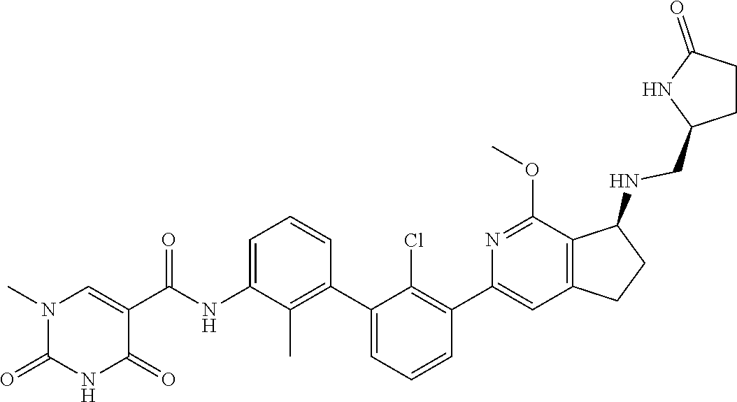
N1C(=O)N(C)C=C(C(NC2=CC=CC(C3=CC=CC(C4=CC5=C(C(NCC6NC(=O)CC6)CC5)C(OC)=N4)=C3Cl)=C2C)=O)C1=O
